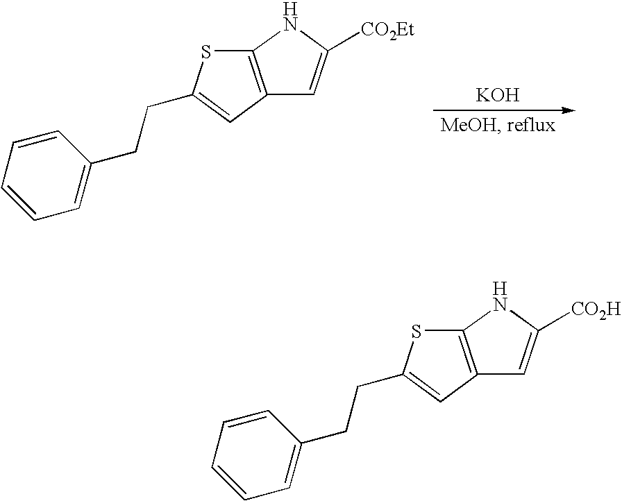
[KOH].C12=C(C=C(CCC3=CC=CC=C3)S1)C=C([CO2Et])N2.C12=C(C=C(CCC3=CC=CC=C3)S1)C=C([CO2H])N2
